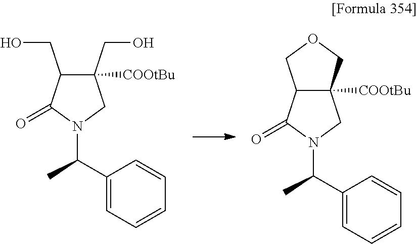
C12C([COOtBu])(COC1)CN(C(C1=CC=CC=C1)C)C2=O.C1(CO)C(CO)([COOtBu])CN(C(C2=CC=CC=C2)C)C1=O
